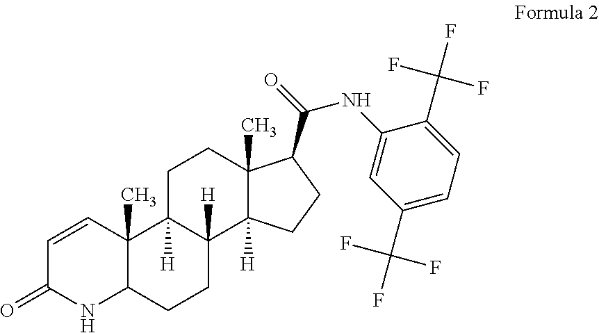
C1(NC(=O)C2C3(C)C([H])(CC2)C2([H])C([H])(CC3)C3(C)C(CC2)NC(=O)C=C3)=CC(C(F)(F)F)=CC=C1C(F)(F)F
